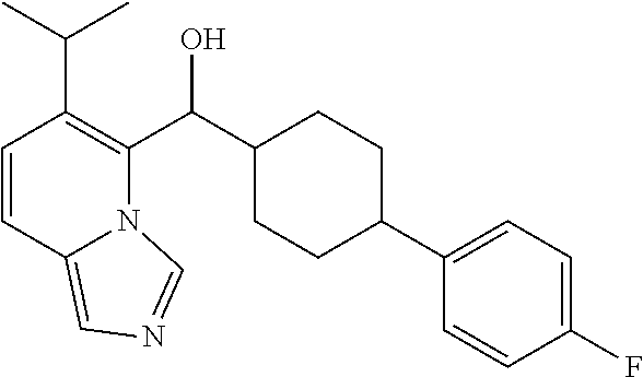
C1(C(C2=C(C(C)C)C=CC3=CN=CN23)O)CCC(C2=CC=C(F)C=C2)CC1
